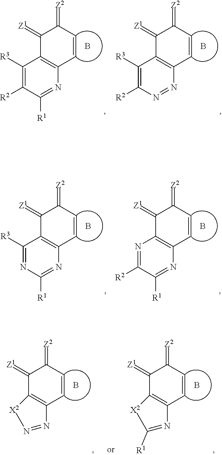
C1([R3])=C([R2])C([R1])=NC2=C1C(=[Z1])C(=[Z2])C=C2.B.C1([R3])=C([R2])N=NC2=C1C(=[Z1])C(=[Z2])C=C2.B.C1([R3])=NC([R1])=NC2=C1C(=[Z1])C(=[Z2])C=C2.B.N1=C([R2])C([R1])=NC2=C1C(=[Z1])C(=[Z2])C=C2.B.[X2]1N=NC2=C1C(=[Z1])C(=[Z2])C=C2.B.[X2]1C([R1])=NC2=C1C(=[Z1])C(=[Z2])C=C2.B
